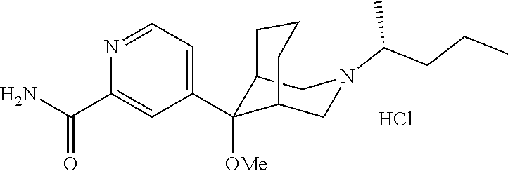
NC(C1=CC(C2([OMe])C3CN(C(CCC)C)CC2CCC3)=CC=N1)=O.Cl
